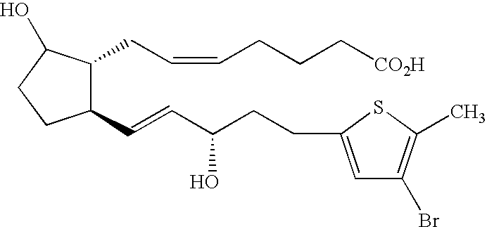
C1(C=CC(O)CCC2=CC(Br)=C(C)S2)C(CC=CCCC[CO2H])C(O)CC1
